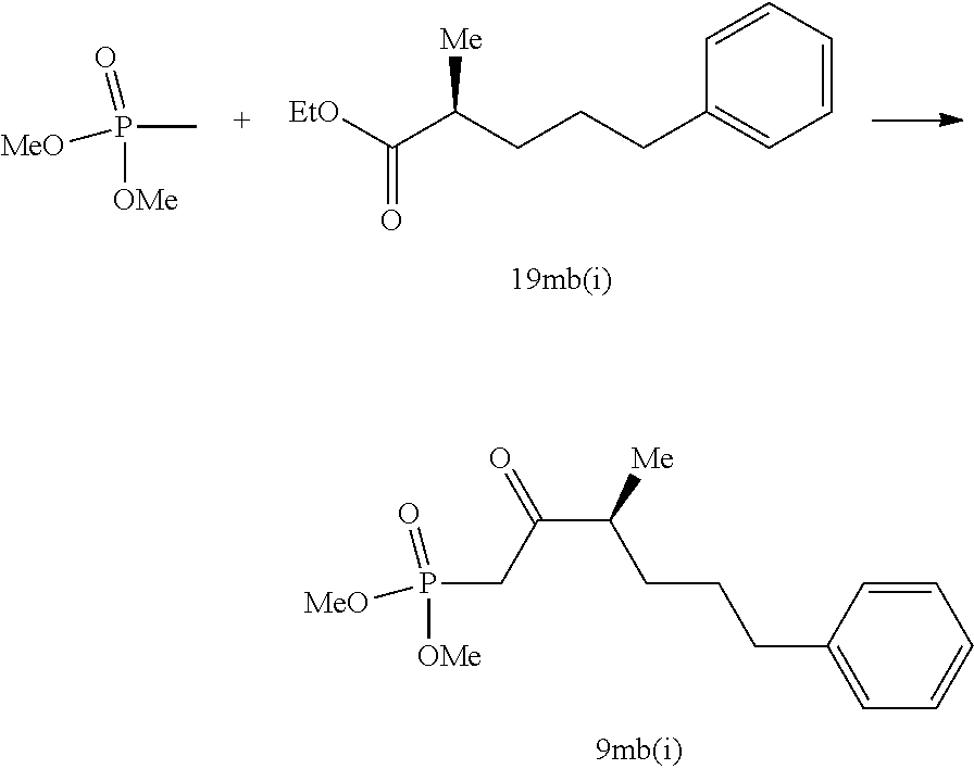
[EtO]C(C(CCCC1=CC=CC=C1)[Me])=O.P([OMe])(C)(=O)[MeO].C1(CCCC(C(CP([OMe])(=O)[MeO])=O)[Me])=CC=CC=C1
